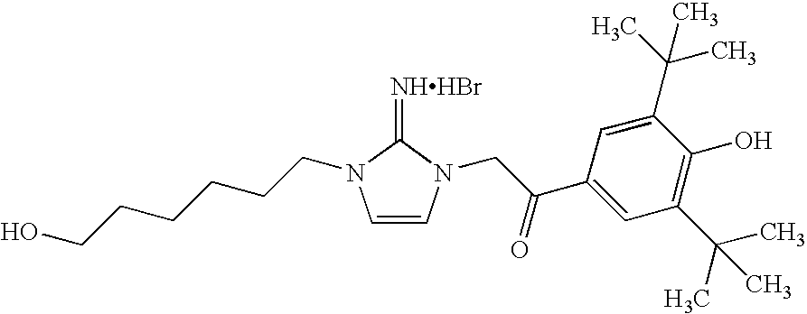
[NHHBr]=C1N(CCCCCCO)C=CN1CC(C1=CC(C(C)(C)C)=C(O)C(C(C)(C)C)=C1)=O
